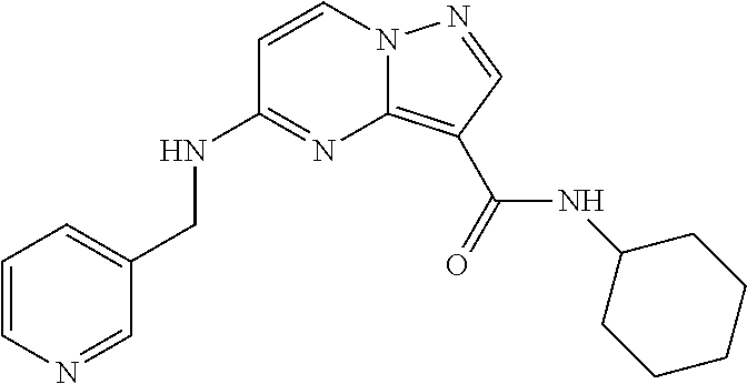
C1=CN=CC(CNC2=NC3=C(C(NC4CCCCC4)=O)C=NN3C=C2)=C1
